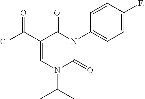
C1=C(F)C=CC(N2C(=O)C(C(Cl)=O)=CN(C(C)C)C2=O)=C1
